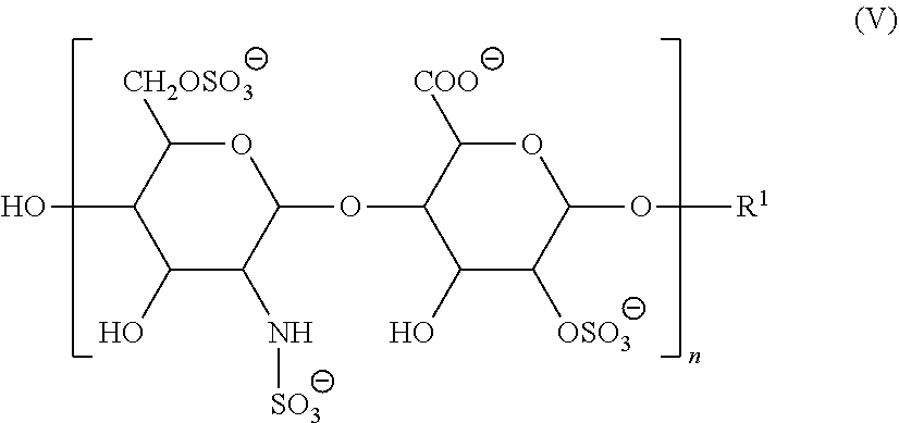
C1(O)C(N[SO3])C(OC2C(O)C([OSO3])C(O[R1])OC2[COO])OC([CH2OSO3])C1O
